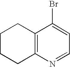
C1CCC2=C(C1)C(Br)=CC=N2
